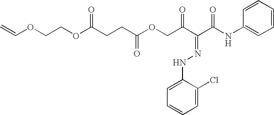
C(OCCOC(CCC(OCC(C(C(NC1=CC=CC=C1)=O)=NNC1=CC=CC=C1Cl)=O)=O)=O)=C
